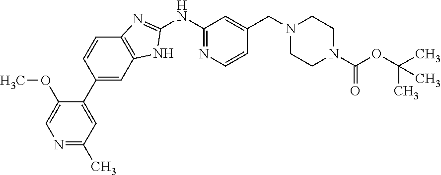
C1(NC2=NC=CC(CN3CCN(C(OC(C)(C)C)=O)CC3)=C2)=NC2=C(N1)C=C(C1=CC(C)=NC=C1OC)C=C2
